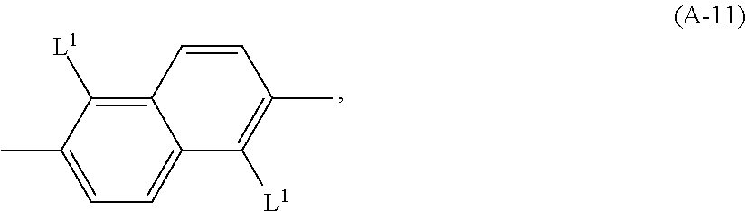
C12=C([L1])C(C)=CC=C1C([L1])=C(C)C=C2
